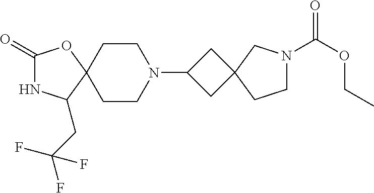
C1(=O)NC(CC(F)(F)F)C2(O1)CCN(C1CC3(C1)CN(C(OCC)=O)CC3)CC2
